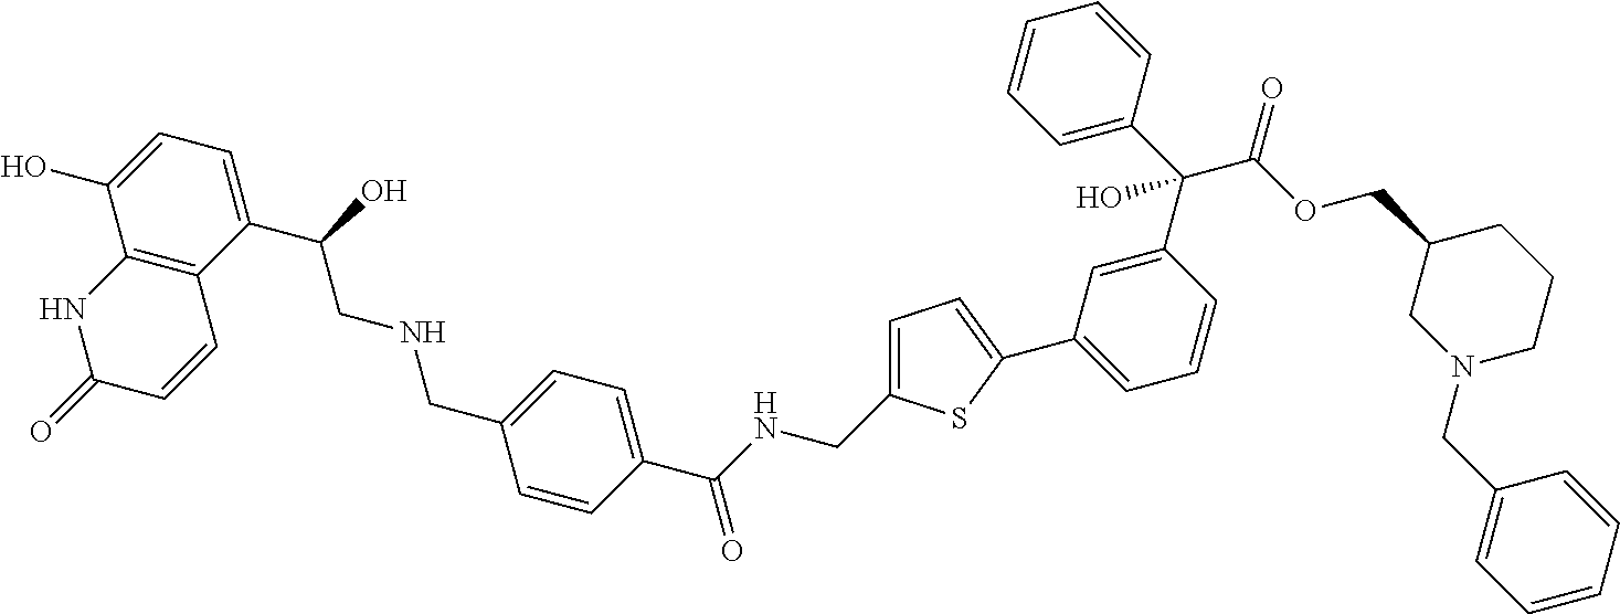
C12=C(C(C(O)CNCC3=CC=C(C(NCC4=CC=C(C5=CC=CC(C(C6=CC=CC=C6)(C(OCC6CN(CC7=CC=CC=C7)CCC6)=O)O)=C5)S4)=O)C=C3)=CC=C1O)C=CC(=O)N2
